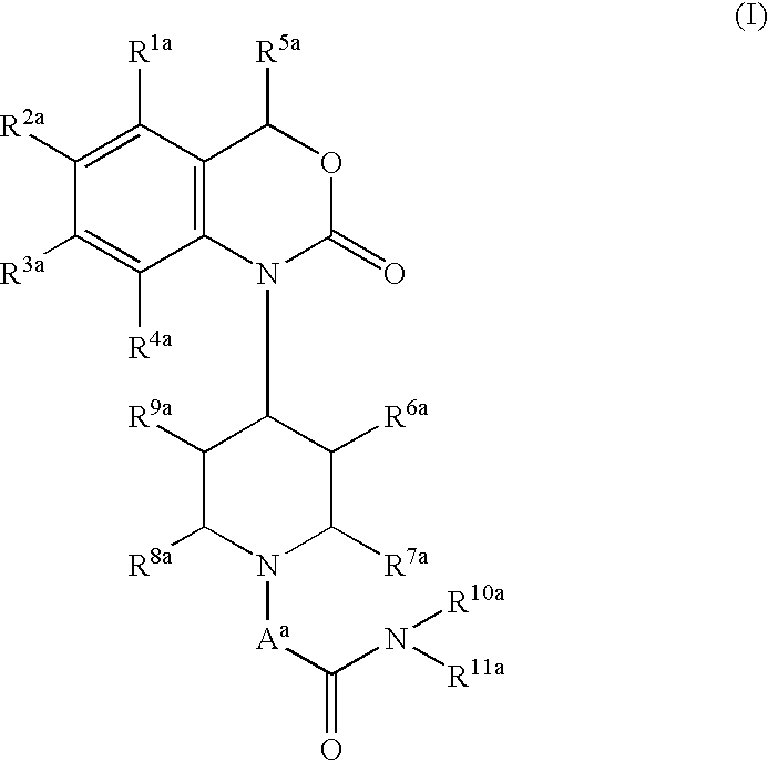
C1([R3a])=C([R4a])C2=C(C([R1a])=C1[R2a])C([R5a])OC(=O)N2C1C([R9a])C([R8a])N([Aa]C(N([R11a])[R10a])=O)C([R7a])C1[R6a]
